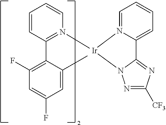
C1(C2=C(F)C=C(F)C=C2C)=N([Ir]2N3=CC=CC=C3C3=NC([CF3])=NN32)C=CC=C1
